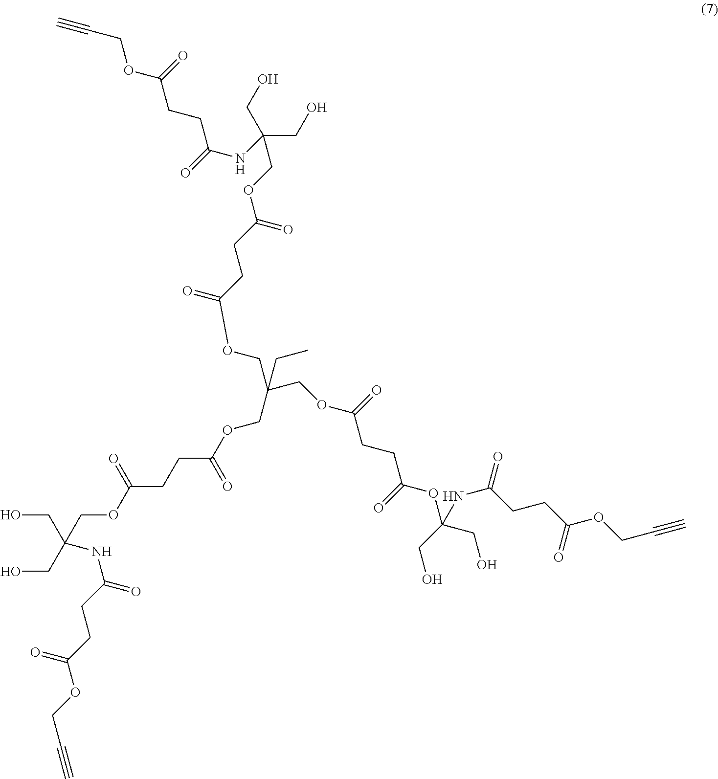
C(O)C(CO)(COC(CCC(OCC(COC(=O)CCC(=O)OC(CO)(CO)NC(CCC(OCC#C)=O)=O)(CC)COC(CCC(OCC(CO)(CO)NC(=O)CCC(=O)OCC#C)=O)=O)=O)=O)NC(=O)CCC(OCC#C)=O
